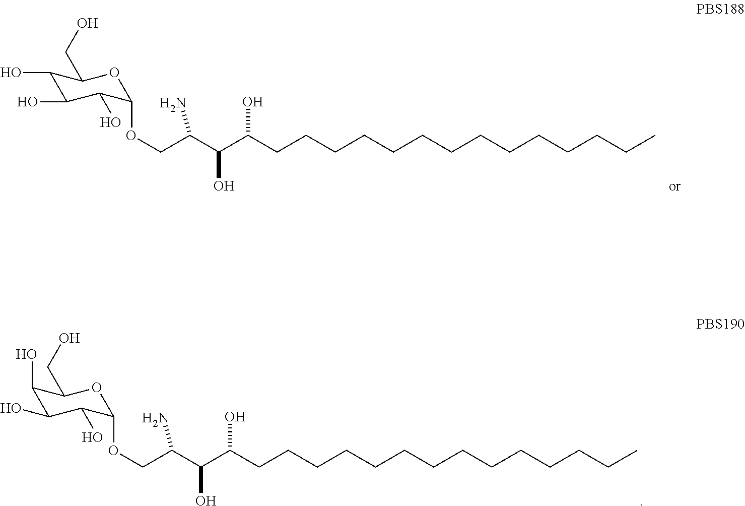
C1(O)C(O)C(O)C(OCC(C(C(CCCCCCCCCCCCCC)O)O)N)OC1CO.C1(O)C(O)C(O)C(OCC(C(C(CCCCCCCCCCCCCC)O)O)N)OC1CO
